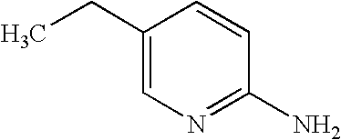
C1(CC)=CN=C(N)C=C1
